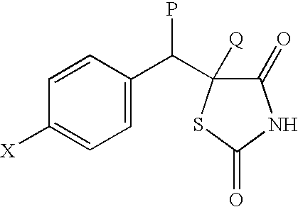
C1=CC([X])=CC=C1C(C1([Q])C(=O)NC(=O)S1)P
